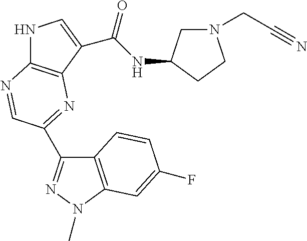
C12=C(N(C)N=C1C1=NC3=C(NC=C3C(NC3CN(CC#N)CC3)=O)N=C1)C=C(F)C=C2
